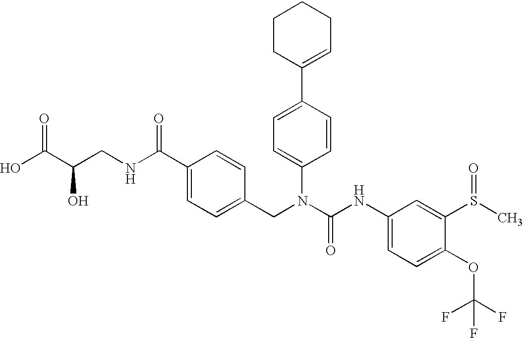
OC(C(CNC(C1=CC=C(CN(C(NC2=CC=C(OC(F)(F)F)C(S(C)=O)=C2)=O)C2=CC=C(C3=CCCCC3)C=C2)C=C1)=O)O)=O
